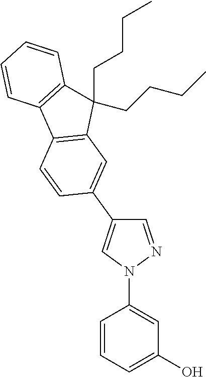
C1=CC=C(O)C=C1N1N=CC(C2=CC3=C(C=C2)C2=C(C3(CCCC)CCCC)C=CC=C2)=C1
